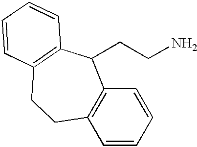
C1=CC=CC2=C1CCC1=C(C2CCN)C=CC=C1
